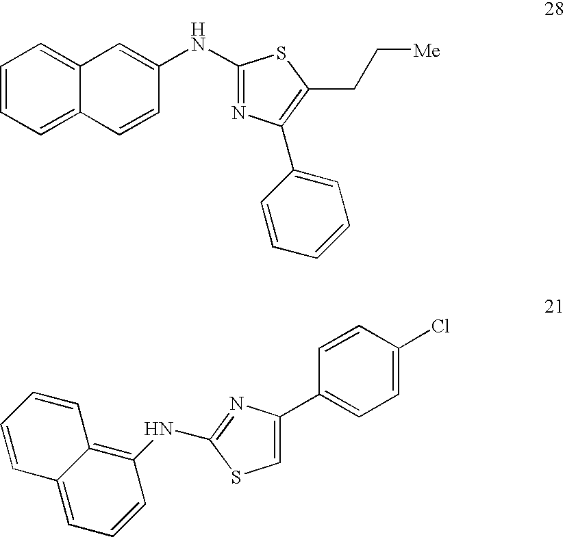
C1=CC=C2C(=C1)C=C(NC1=NC(C3=CC=CC=C3)=C(CC[Me])S1)C=C2.C1=C(Cl)C=CC(C2=CSC(NC3=C4C(=CC=C3)C=CC=C4)=N2)=C1
